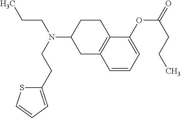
C1(OC(CCC)=O)=CC=CC2=C1CCC(N(CCC)CCC1=CC=CS1)C2
